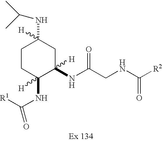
C1CC(NC([R1])=O)([H])C(NC(CNC([R2])=O)=O)([H])CC1([H])NC(C)C
